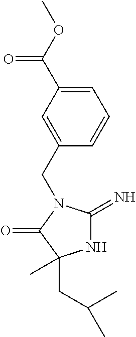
N1C(=N)N(CC2=CC(C(OC)=O)=CC=C2)C(=O)C1(C)CC(C)C
